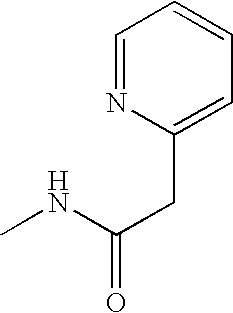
C1=NC(CC(=O)NC)=CC=C1
